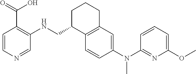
C1=CC(N(C2=NC(OC)=CC=C2)C)=CC2=C1C(CNC1=C(C(O)=O)C=CN=C1)CCC2
